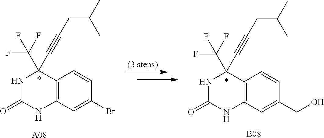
N1C(=O)NC2=C(C1(C#CCC(C)C)C(F)(F)F)C=CC(CO)=C2.[B08].N1C(=O)NC2=C(C1(C#CCC(C)C)C(F)(F)F)C=CC(Br)=C2.[A08]
